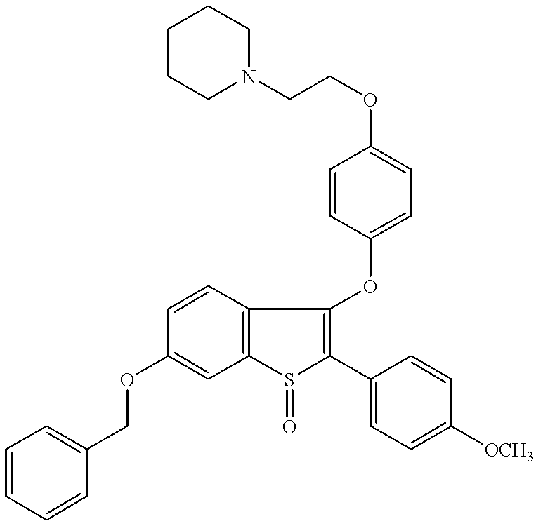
C1=CC2=C(C=C1OCC1=CC=CC=C1)S(=O)C(C1=CC=C([OCH3])C=C1)=C2OC1=CC=C(OCCN2CCCCC2)C=C1
